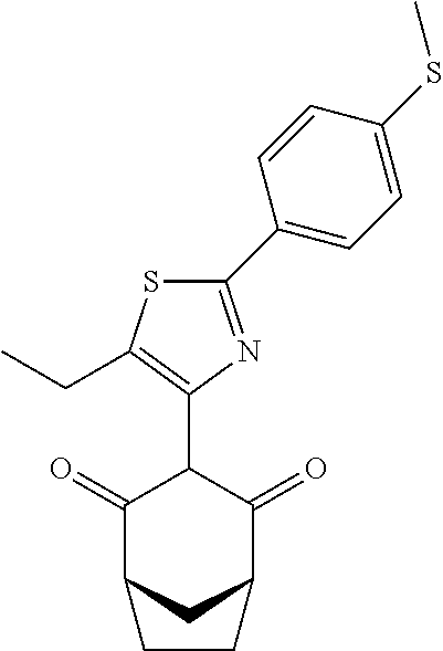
C1(=O)C2CC(C(=O)C1C1=C(CC)SC(C3=CC=C(SC)C=C3)=N1)CC2
